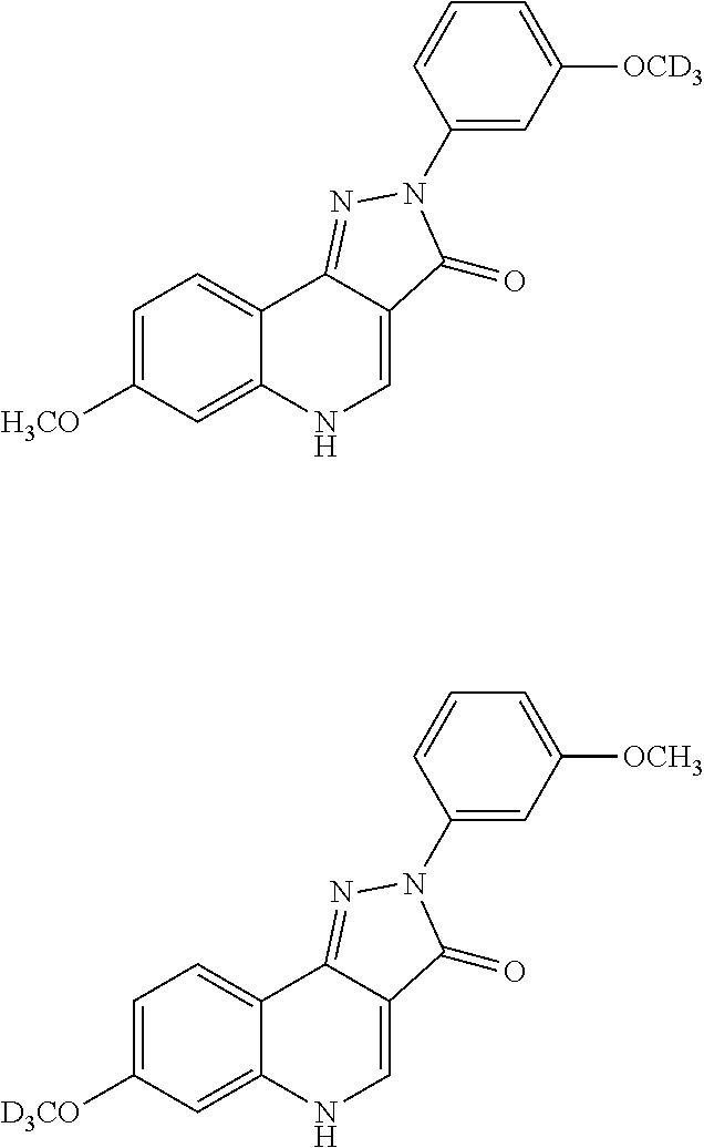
C1=C([D3CO])C=C2C(=C1)C1=NN(C3=CC([OCH3])=CC=C3)C(=O)C1=CN2.C1=C([H3CO])C=C2C(=C1)C1=NN(C3=CC([OCD3])=CC=C3)C(=O)C1=CN2
